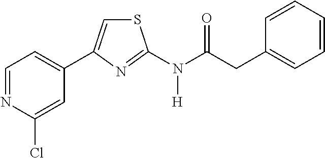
C1=NC(Cl)=CC(C2=CSC(N(C(CC3=CC=CC=C3)=O)[H])=N2)=C1
